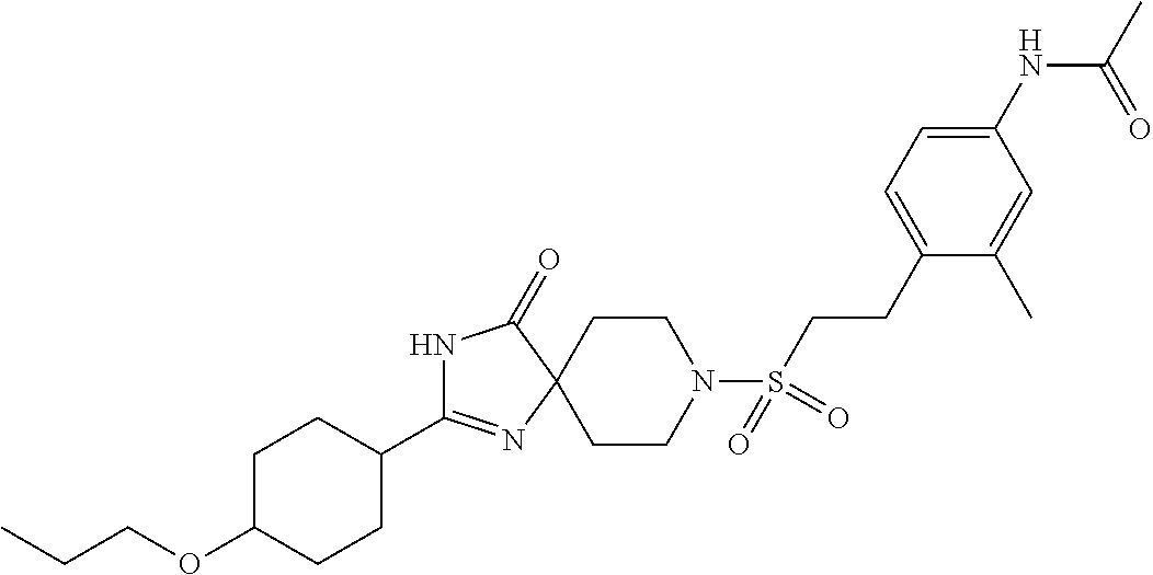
N1C(C2CCC(OCCC)CC2)=NC2(C1=O)CCN(S(CCC1=CC=C(NC(=O)C)C=C1C)(=O)=O)CC2
